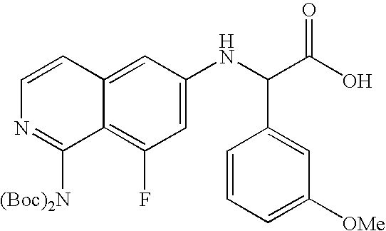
C1=C(NC(C(O)=O)C2=CC([OMe])=CC=C2)C=C2C(=C1F)C([(Boc)2N])=NC=C2
